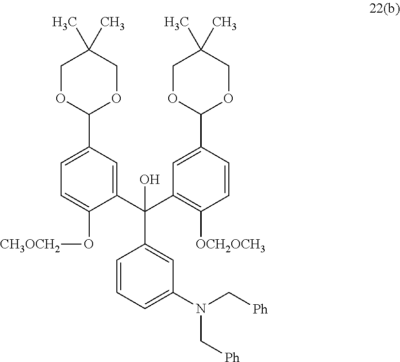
C1=CC=C(N(C[Ph])C[Ph])C=C1C(C1=CC(C2OCC(C)(C)CO2)=CC=C1O[CH3OCH2])(C1=C([OCH2OCH3])C=CC(C2OCC(C)(C)CO2)=C1)O
